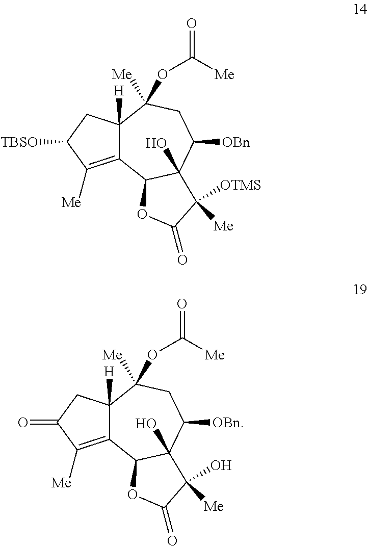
C12=C([Me])C([TBSO])CC1([H])C([Me])(OC(=O)[Me])CC([OBn])C1(O)C2OC(=O)C1([OTMS])[Me].C12=C([Me])C(=O)CC1([H])C([Me])(OC(=O)[Me])CC([OBn])C1(O)C2OC(=O)C1(O)[Me]
